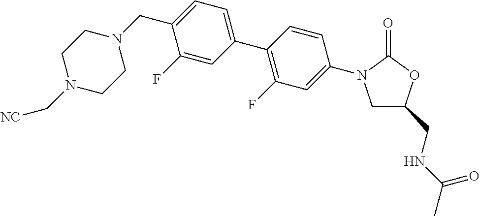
C1CN(CC2=CC=C(C3=C(F)C=C(N4CC(CNC(C)=O)OC4=O)C=C3)C=C2F)CCN1C[NC]
